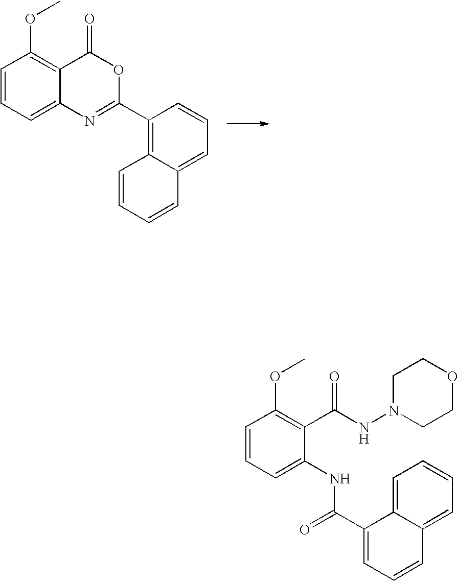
C1=CC=C2C(=C1OC)C(=O)OC(C1=C3C(=CC=C1)C=CC=C3)=N2.C1=CC=C(NC(C2=CC=CC3=CC=CC=C23)=O)C(C(NN2CCOCC2)=O)=C1OC
